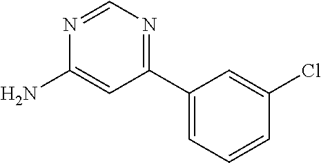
C1(C2=NC=NC(N)=C2)=CC=CC(Cl)=C1
